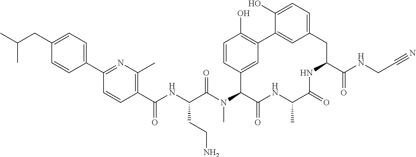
C1(C(NC(C(N(C2C(=O)NC(C)C(=O)NC(C(NCC#N)=O)CC3=CC=C(O)C(=C3)C3=C(O)C=CC2=C3)C)=O)CCN)=O)=C(C)N=C(C2=CC=C(CC(C)C)C=C2)C=C1
